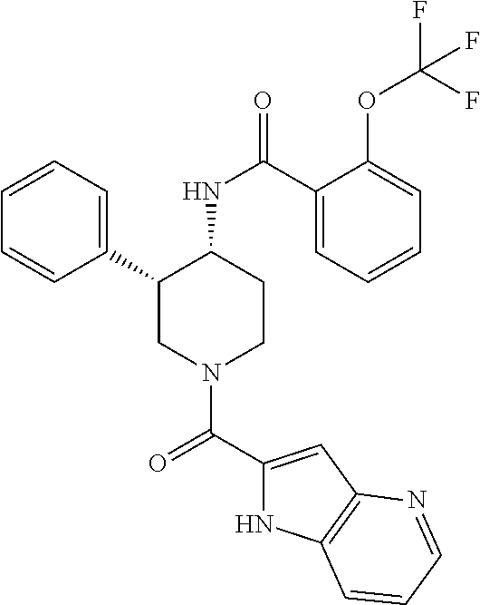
C1=CC=C(C2CN(C(C3=CC4=C(N3)C=CC=N4)=O)CCC2NC(=O)C2=CC=CC=C2OC(F)(F)F)C=C1
